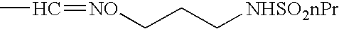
C(C)=[NO]CCC[NHSO2nPr]
